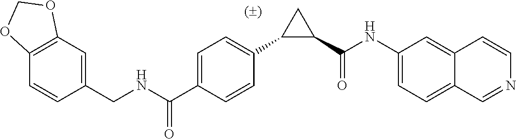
C1=C(C(NCC2=CC3=C(C=C2)OCO3)=O)C=CC(C2C(C(NC3=CC=C4C=NC=CC4=C3)=O)C2)=C1
